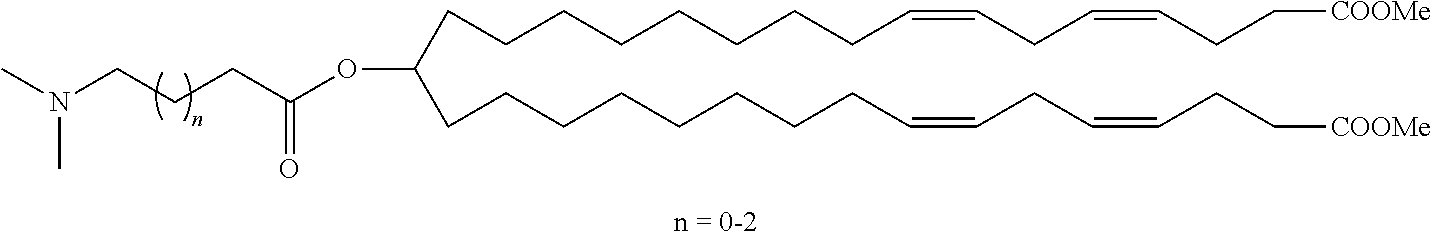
CN(CCCC(OC(CCCCCCCCC=CCC=CCC[COOMe])CCCCCCCCC=CCC=CCC[COOMe])=O)C
